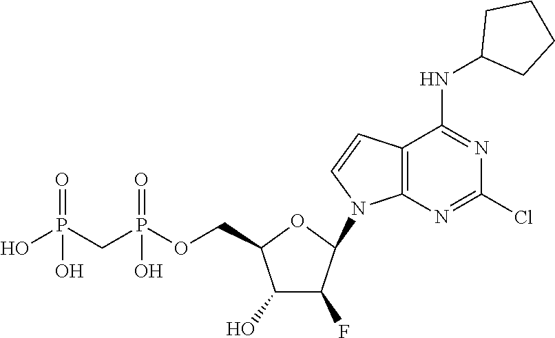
N1=C(Cl)N=C(NC2CCCC2)C2=C1N(C1C(F)C(O)C(COP(CP(O)(O)=O)(O)=O)O1)C=C2
